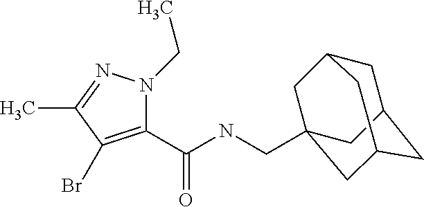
C1(C(NCC23CC4CC(CC(C2)C4)C3)=O)=C(Br)C(C)=NN1CC
